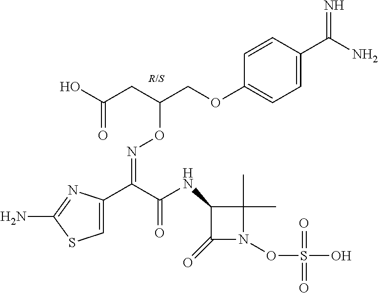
C1=C(C(C(NC2C(=O)N(OS(O)(=O)=O)C2(C)C)=O)=NOC(COC2=CC=C(C(N)=N)C=C2)CC(O)=O)N=C(N)S1
